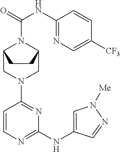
C1=CN=C(NC2=CN([Me])N=C2)N=C1N1CC2N(C(NC3=NC=C([CF3])C=C3)=O)C(C1)CC2
